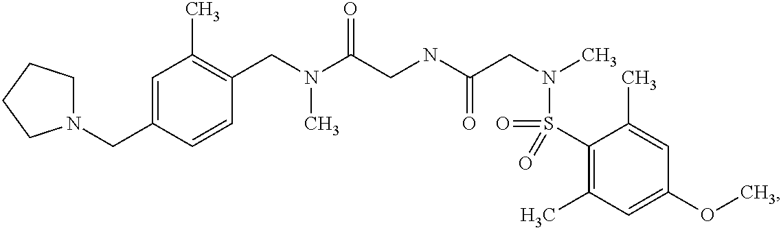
C1=CC(CN(C(CNC(CN(C)S(C2=C(C)C=C(OC)C=C2C)(=O)=O)=O)=O)C)=C(C)C=C1CN1CCCC1
